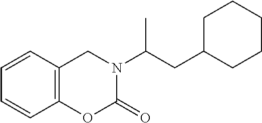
O1C(=O)N(C(CC2CCCCC2)C)CC2=C1C=CC=C2
